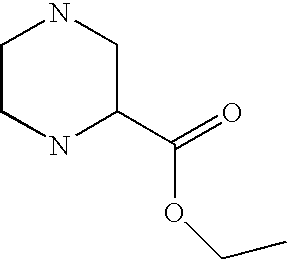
C1CNC(C(=O)OCC)CN1
